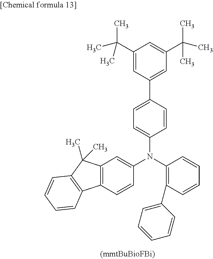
C12=C(C=CC(N(C3=CC=C(C4=CC(C(C)(C)C)=CC(C(C)(C)C)=C4)C=C3)C3=C(C4=CC=CC=C4)C=CC=C3)=C1)C1=C(C2(C)C)C=CC=C1
